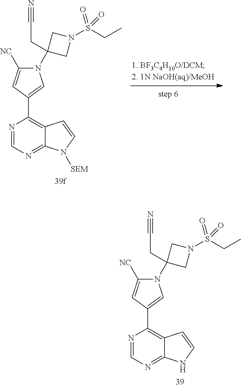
C1=NC(C2=CN(C3(CC#N)CN(S(=O)(=O)CC)C3)C([NC])=C2)=C2C(=N1)N([SEM])C=C2.C1=NC(C2=CN(C3(CC#N)CN(S(=O)(=O)CC)C3)C([NC])=C2)=C2C(=N1)NC=C2
